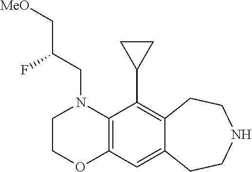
N1(CC(C[MeO])F)C2=C(OCC1)C=C1C(=C2C2CC2)CCNCC1
